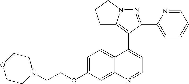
O1CCN(CCOC2=CC=C3C(=C2)N=CC=C3C2=C3N(N=C2C2=CC=CC=N2)CCC3)CC1
